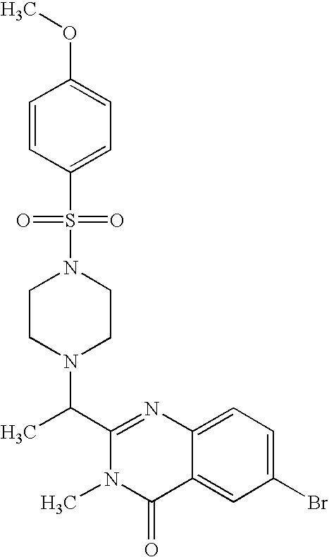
C1(C(N2CCN(S(=O)(=O)C3=CC=C(OC)C=C3)CC2)C)=NC2=CC=C(Br)C=C2C(=O)N1C
